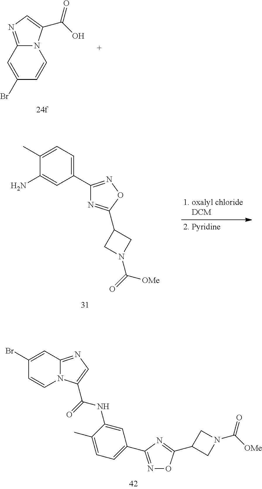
C1(Br)=CC2=NC=C(C(=O)NC3=CC(C4=NOC(C5CN(C([OMe])=O)C5)=N4)=CC=C3C)N2C=C1.C1=C(Br)C=CN2C1=NC=C2C(O)=O.C1(C)=CC=C(C2=NOC(C3CN(C(=O)[OMe])C3)=N2)C=C1N
